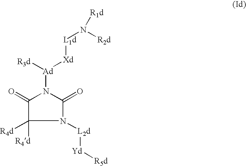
N1([L2d][Yd][R5d])C(=O)N([Ad]([R3d])[Xd][L1d]N([R2d])[R1d])C(=O)C1([R4d])[R4d]
